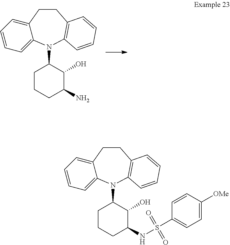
C12=CC=CC=C1N(C1CCCC(N)C1O)C1=C(CC2)C=CC=C1.C12=CC=CC=C1N(C1CCCC(NS(C3=CC=C([OMe])C=C3)(=O)=O)C1O)C1=C(CC2)C=CC=C1
